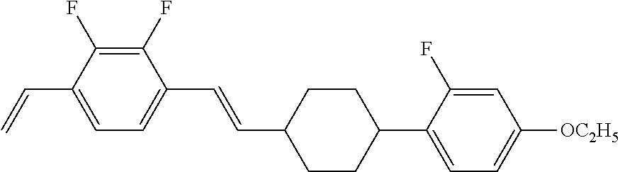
C1(F)=C(F)C(C=C)=CC=C1C=CC1CCC(C2=CC=C([OC2H5])C=C2F)CC1
